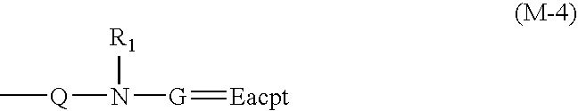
[Q](N([R1])[G]=[Eacpt])C
